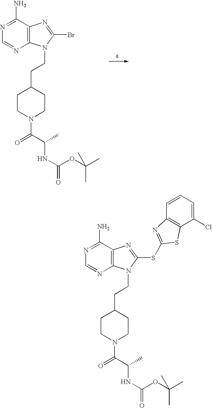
C1CN(C(=O)C(C)NC(OC(C)(C)C)=O)CCC1CCN1C2=C(C(N)=NC=N2)N=C1Br.C1CN(C(=O)C(C)NC(OC(C)(C)C)=O)CCC1CCN1C2=C(C(N)=NC=N2)N=C1SC1=NC2=C(C(Cl)=CC=C2)S1
